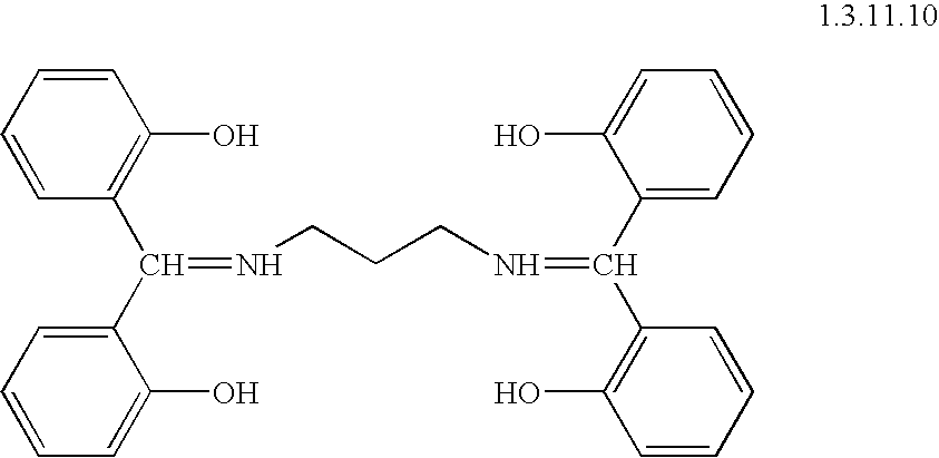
C1(O)=C(C(C2=CC=CC=C2O)=NCCCN=C(C2=CC=CC=C2O)C2=C(O)C=CC=C2)C=CC=C1
